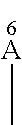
C[A]
